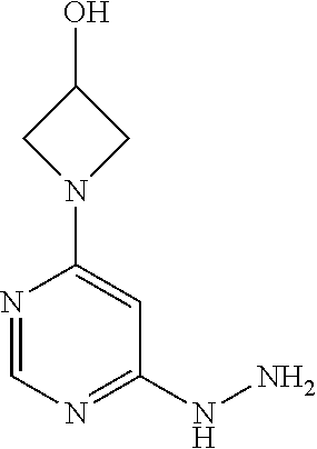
N1(C2=CC(NN)=NC=N2)CC(O)C1
